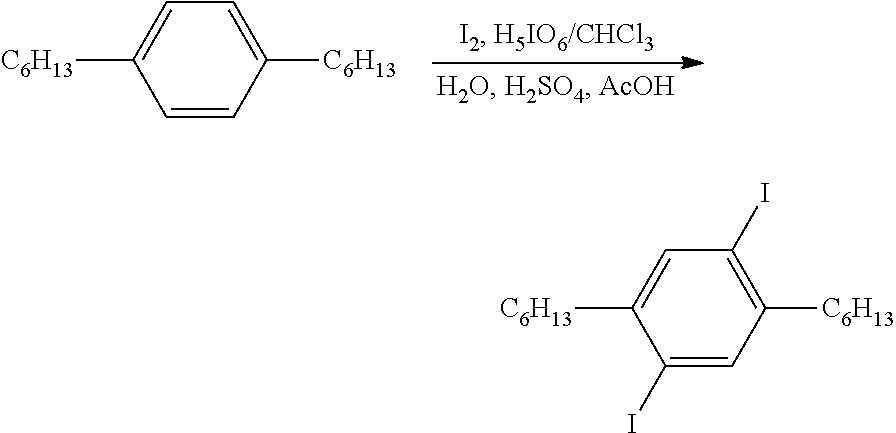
C1=CC([C6H13])=CC=C1[C6H13].C1(I)=CC([C6H13])=C(I)C=C1[C6H13]
